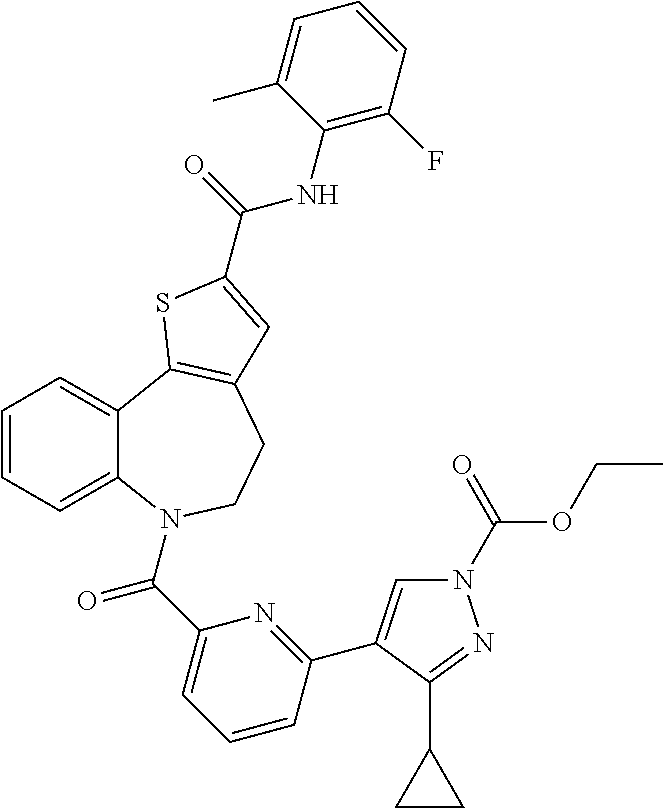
N1(C(OCC)=O)C=C(C2=NC(C(=O)N3C4=CC=CC=C4C4=C(CC3)C=C(C(=O)NC3=C(F)C=CC=C3C)S4)=CC=C2)C(C2CC2)=N1
